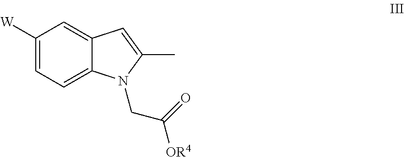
C1([W])=CC=C2C(=C1)C=C(C)N2CC([OR4])=O
